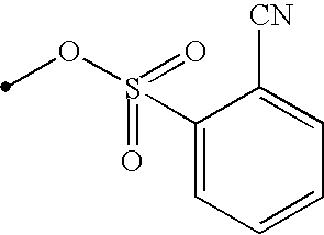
S(=O)(OC)(C1=CC=CC=C1[CN])=O
